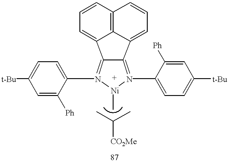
C12=N(C3=CC=C([t-Bu])C=C3[Ph])[Ni](C)N(C3=CC=C([t-Bu])C=C3[Ph])=C1C1=CC=CC3=C1C2=CC=C3.CC(C)[CO2Me]
